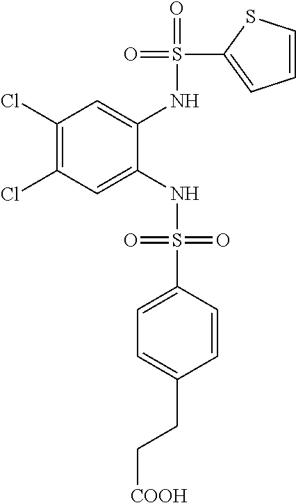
C1(Cl)=C(Cl)C=C(NS(=O)(=O)C2=CC=C(CC[COOH])C=C2)C(NS(=O)(C2=CC=CS2)=O)=C1
